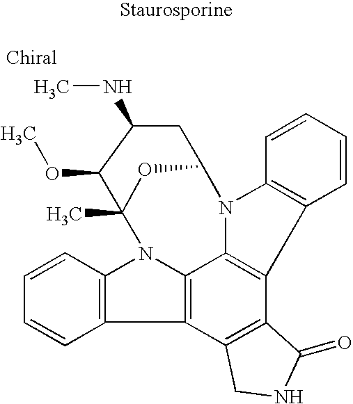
C1=CC2=C(C=C1)C1=C3N2C2(C)OC(N4C3=C(C3=C1CNC3=O)C1=C4C=CC=C1)CC(NC)C2OC
